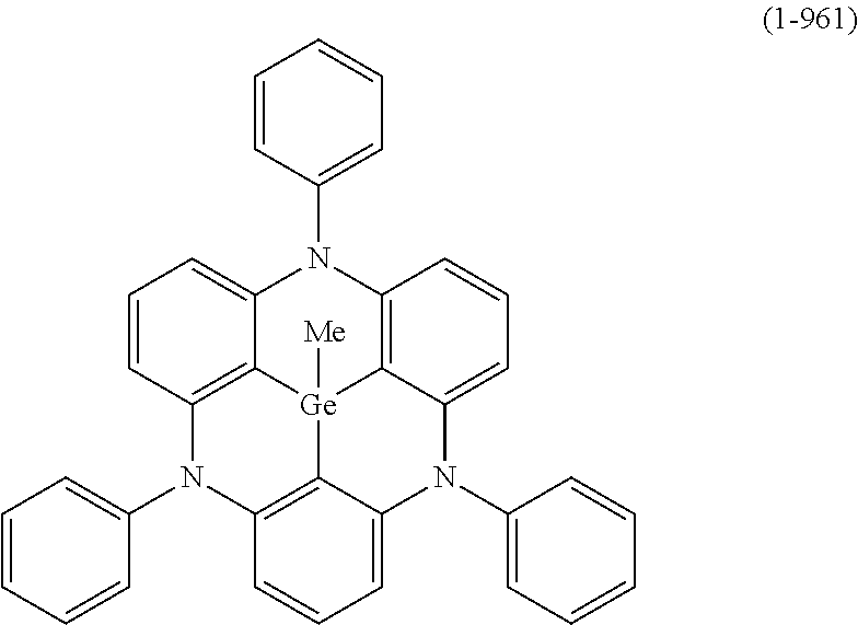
C1=CC(N2C3=CC=CC4=C3[Ge]3([Me])C5=C2C=CC=C5N(C2=CC=CC=C2)C2=CC=CC(=C32)N4C2=CC=CC=C2)=CC=C1
